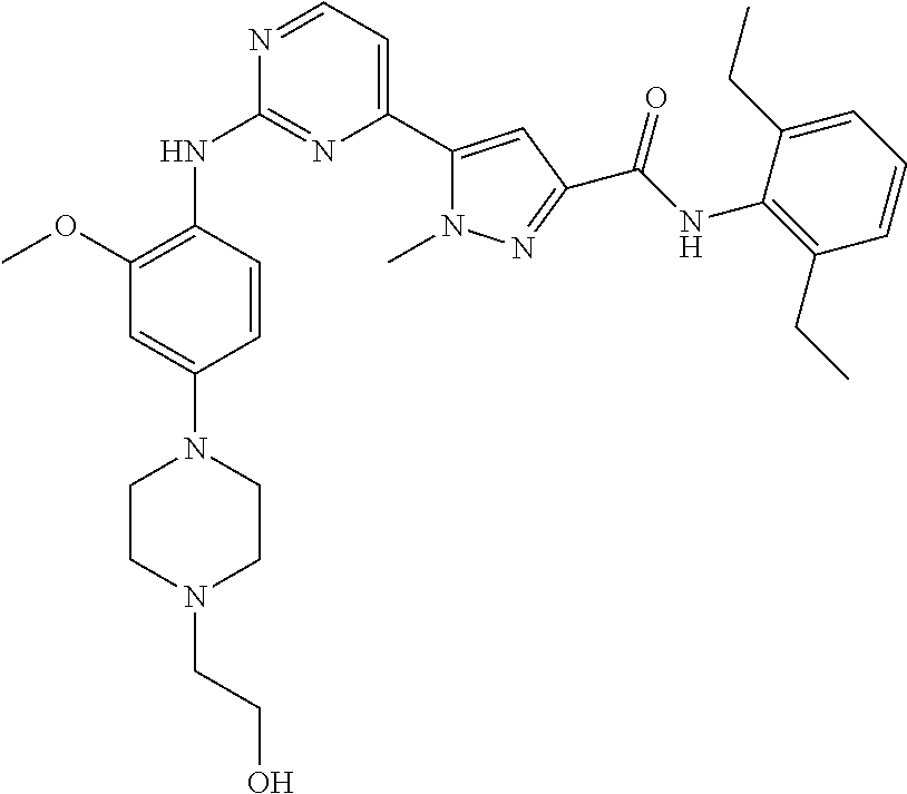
C1(OC)=C(NC2=NC(C3=CC(C(NC4=C(CC)C=CC=C4CC)=O)=NN3C)=CC=N2)C=CC(N2CCN(CCO)CC2)=C1
